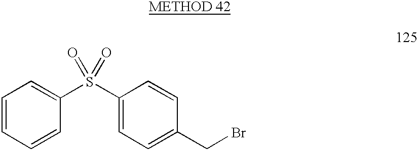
C1=CC=CC(S(C2=CC=C(CBr)C=C2)(=O)=O)=C1
